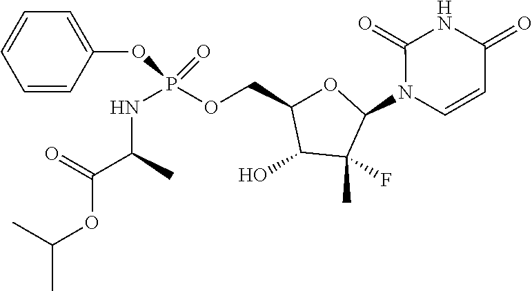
C1=CC(OP(OCC2OC(N3C=CC(=O)NC3=O)C(C)(F)C2O)(=O)NC(C(=O)OC(C)C)C)=CC=C1
